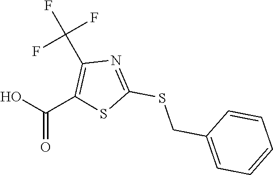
OC(=O)C1=C(C(F)(F)F)N=C(SCC2=CC=CC=C2)S1
